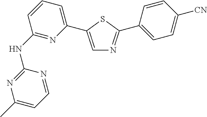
C1(NC2=NC(C3=CN=C(C4=CC=C([CN])C=C4)S3)=CC=C2)=NC(C)=CC=N1
